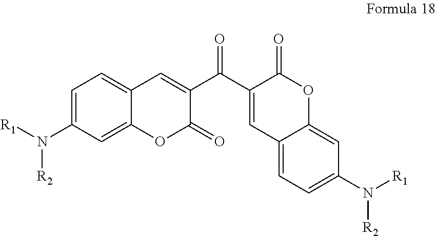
C1=C(N([R1])[R2])C=C2C(=C1)C=C(C(C1=CC3=CC=C(N([R1])[R2])C=C3OC1=O)=O)C(=O)O2
